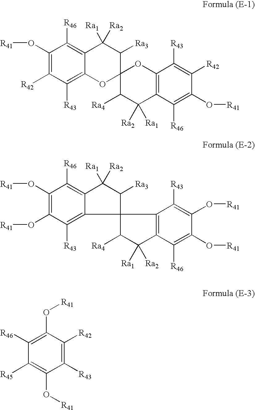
C1(O[R41])=C([R42])C([R43])=C2C(=C1[R46])C([Ra1])([Ra2])C([Ra3])C1(O2)C([Ra4])C([Ra1])([Ra2])C2=C(O1)C([R43])=C([R42])C(O[R41])=C2[R46].C1(O[R41])=C(O[R41])C([R43])=C2C(=C1[R46])C([Ra1])([Ra2])C([Ra3])C21C([Ra4])C([Ra2])([Ra1])C2=C1C([R43])=C(O[R41])C(O[R41])=C2[R46].C1(O[R41])=C([R46])C([R45])=C(O[R41])C([R43])=C1[R42]
